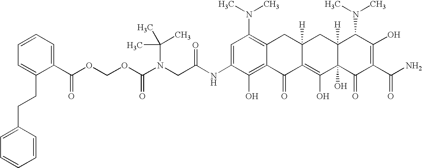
N(CC(NC1=CC(N(C)C)=C2C(=C1O)C(=O)C1=C(O)C3(O)C([H])(CC1([H])C2)C(N(C)C)C(O)=C(C(N)=O)C3=O)=O)(C(OCOC(=O)C1=CC=CC=C1CCC1=CC=CC=C1)=O)C(C)(C)C
